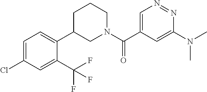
C1=C(C(N2CCCC(C3=CC=C(Cl)C=C3C(F)(F)F)C2)=O)C=C(N(C)C)N=N1
